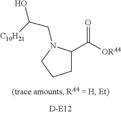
C(=O)([ORA4])C1CCCN1CC(O)[C10H21]
